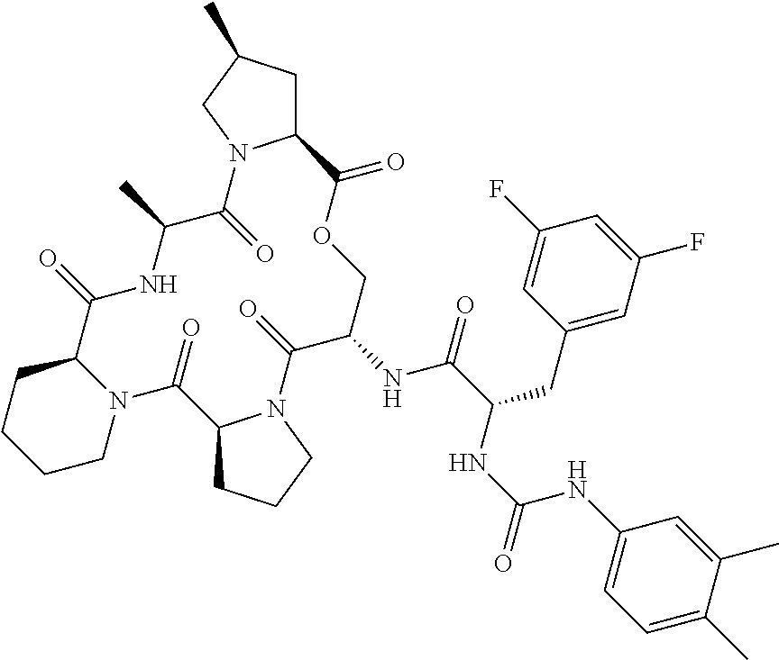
C12CC(C)CN1C(=O)C(C)NC(=O)C1CCCCN1C(=O)C1CCCN1C(=O)C(NC(=O)C(CC1=CC(F)=CC(F)=C1)NC(=O)NC1=CC=C(C)C(C)=C1)COC2=O
